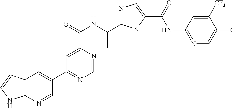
N1=C(C(NC(C2=CC(C3=CC4=C(N=C3)NC=C4)=NC=N2)=O)C)SC(C(=O)NC2=NC=C(Cl)C([CF3])=C2)=C1
